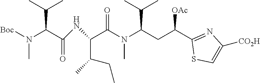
C(NC(C(N([Boc])C)C(C)C)=O)(C(N(C(CC(C1=NC([CO2H])=CS1)[OAc])C(C)C)C)=O)C(CC)C
